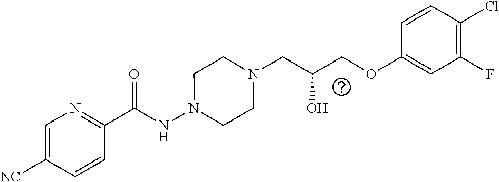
C1(C(NN2CCN(CC(O)COC3=CC(F)=C(Cl)C=C3)CC2)=O)=NC=C([NC])C=C1
